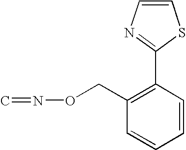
C1=CC(C2=NC=CS2)=C(CON=C)C=C1
